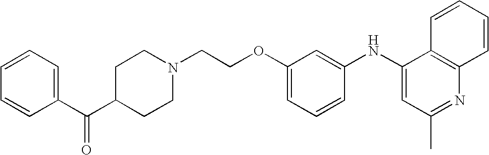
C(COC1=CC=CC(NC2=CC(C)=NC3=C2C=CC=C3)=C1)N1CCC(C(C2=CC=CC=C2)=O)CC1
